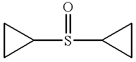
C1(S(C2CC2)=O)CC1
